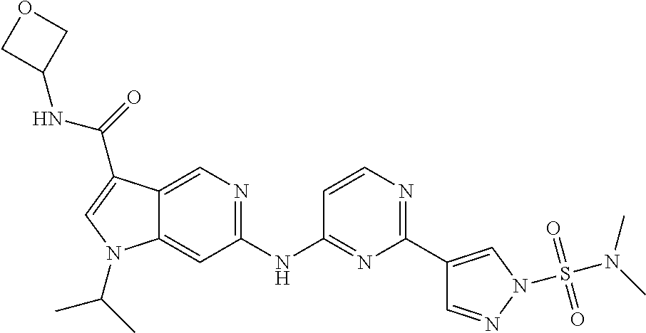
C1(NC2=NC(C3=CN(S(N(C)C)(=O)=O)N=C3)=NC=C2)=NC=C2C(=C1)N(C(C)C)C=C2C(=O)NC1COC1
